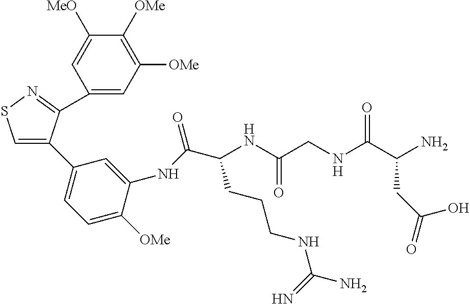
C1=C(C2=CC=C([OMe])C(NC(C(NC(CNC(C(N)CC(=O)O)=O)=O)CCCNC(N)=N)=O)=C2)C(C2=CC([OMe])=C([OMe])C([MeO])=C2)=NS1
